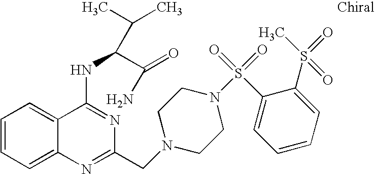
C1=CC=C2C(=C1)C(NC(C(=O)N)C(C)C)=NC(CN1CCN(S(=O)(=O)C3=CC=CC=C3S(C)(=O)=O)CC1)=N2
